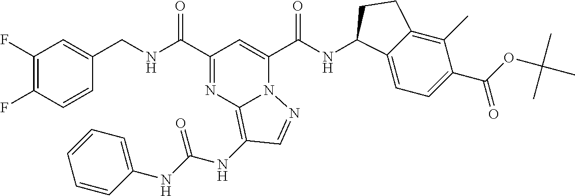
C1(F)=C(F)C=CC(CNC(C2=NC3=C(NC(NC4=CC=CC=C4)=O)C=NN3C(C(NC3C4=CC=C(C(=O)OC(C)(C)C)C(C)=C4CC3)=O)=C2)=O)=C1
